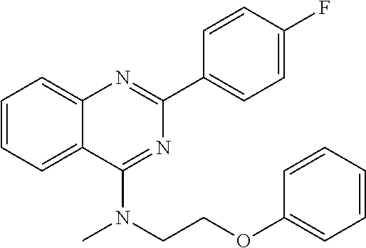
C1=CC=C2C(=C1)N=C(C1=CC=C(F)C=C1)N=C2N(CCOC1=CC=CC=C1)C
